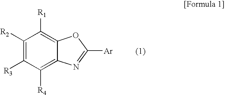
C1([R4])=C2C(=C([R1])C([R2])=C1[R3])OC([Ar])=N2
